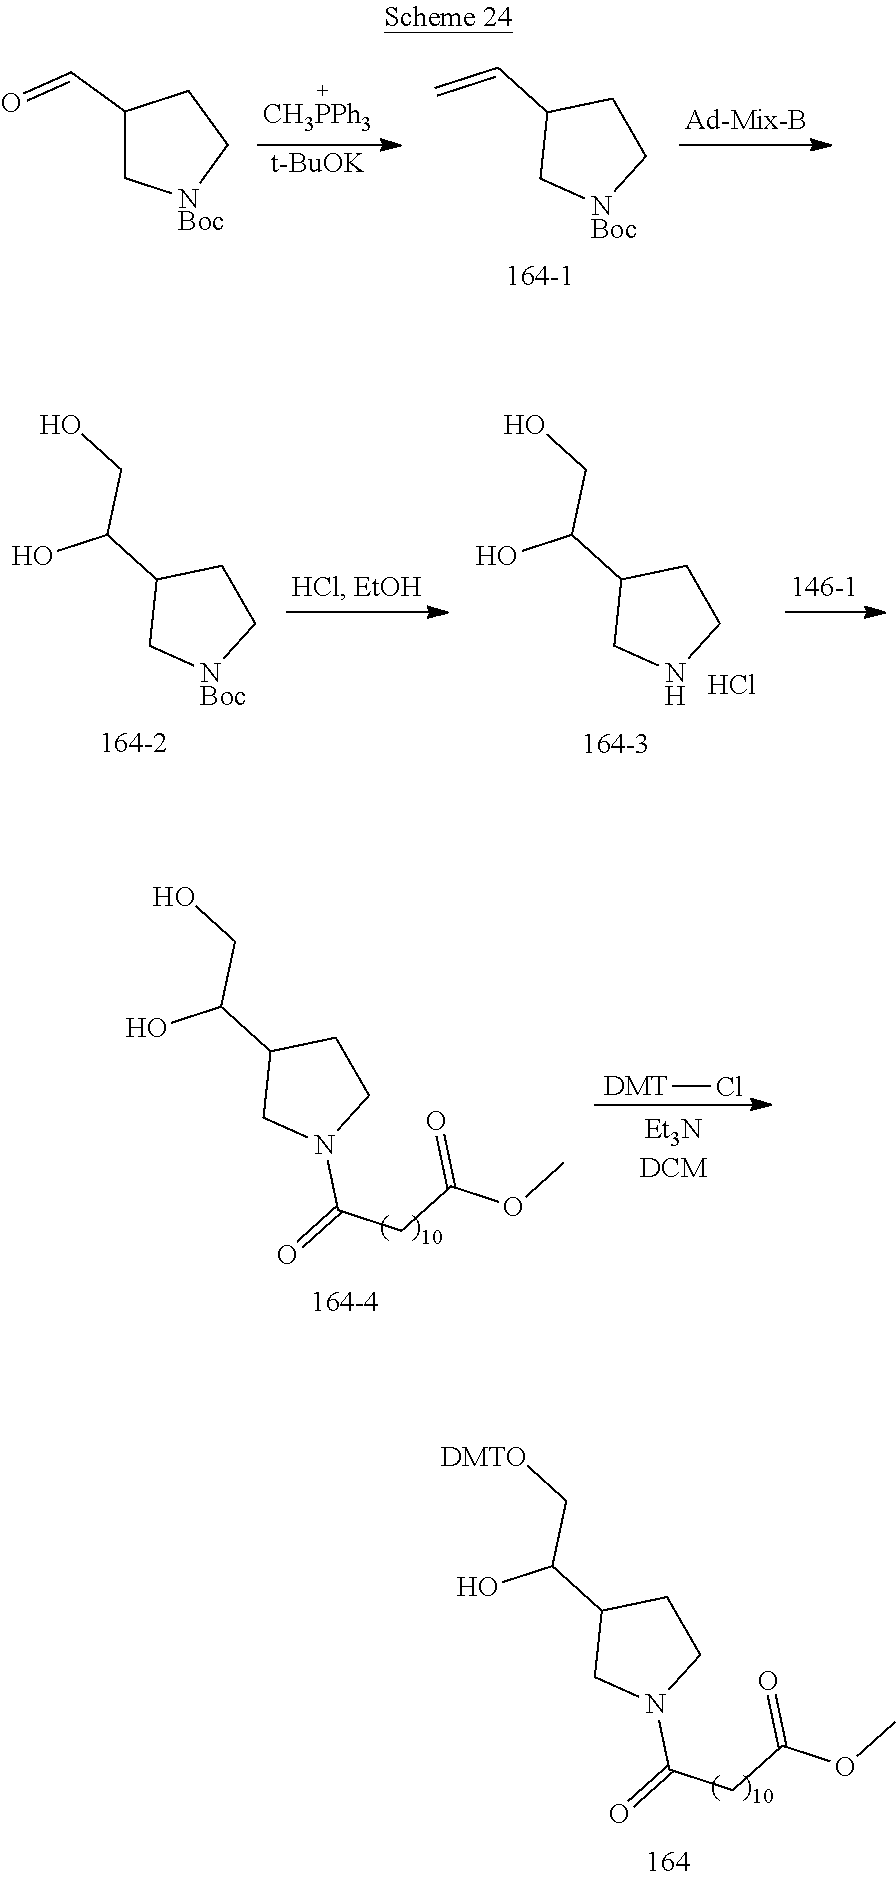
[t-BuOK].C1(C=O)C[NBoc]CC1.C1(C=C)C[NBoc]CC1.C1(C(O)CO)CNCC1.Cl.C1(C(O)CO)C[NBoc]CC1.C1(C(O)CO)CN(C(=O)CC(OC)=O)CC1.[DMT]Cl.C1(C(O)C[DMTO])CN(C(=O)CC(OC)=O)CC1
